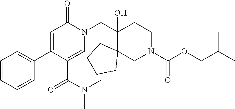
C1(C2=CC=CC=C2)=CC(=O)N(CC2(O)C3(CCCC3)CN(C(=O)OCC(C)C)CC2)C=C1C(=O)N(C)C
